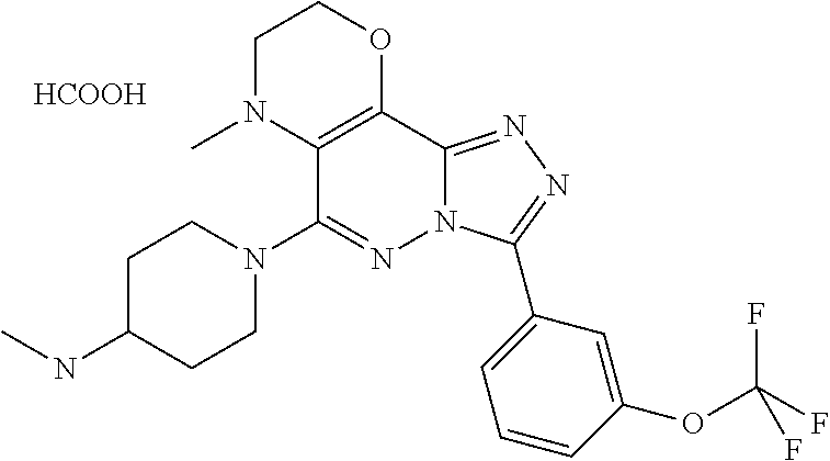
C1C(NC)CCN(C2=NN3C(=NN=C3C3=CC=CC(OC(F)(F)F)=C3)C3=C2N(C)CCO3)C1.[HCOOH]
